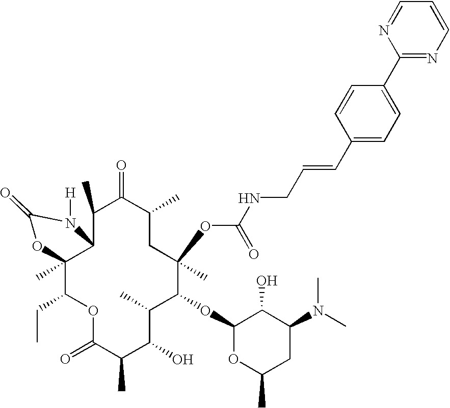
C12(C)C(CC)OC(=O)C(C)C(O)C(C)C(OC3OC(C)CC(N(C)C)C3O)C(C)(OC(NCC=CC3=CC=C(C4=NC=CC=N4)C=C3)=O)CC(C)C(=O)C(C)C1N([H])C(=O)O2
